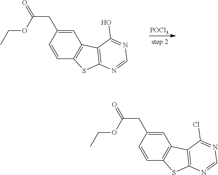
C1=CC(CC(=O)OCC)=CC2=C1SC1=C2C(O)=NC=N1.[POCl3].C1=CC(CC(=O)OCC)=CC2=C1SC1=C2C(Cl)=NC=N1
